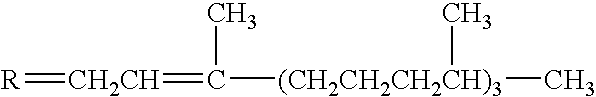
[R]=[CH2CH]=C(C)[(CH2CH2CH2CH)3](C)C
